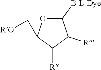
C1([B-L-Dye])OC(C[RO])C([R])C1[R]
